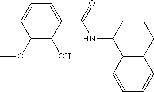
C1(O)=C(OC)C=CC=C1C(NC1C2=C(CCC1)C=CC=C2)=O
